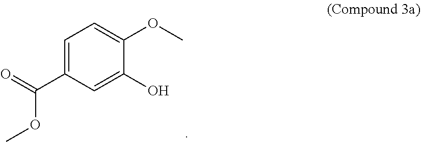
C1=C(C(=O)OC)C=C(O)C(OC)=C1
